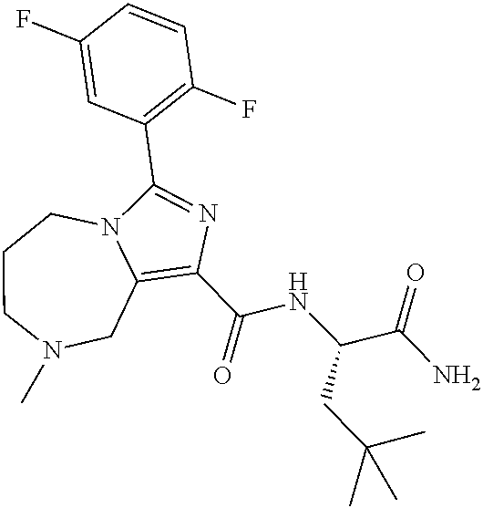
C1(C(NC(CC(C)(C)C)C(=O)N)=O)=C2CN(C)CCCN2C(C2=C(F)C=CC(F)=C2)=N1
